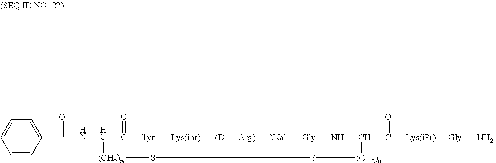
C1=CC(C(NC2C(=O)[Tyr][Lys(ipr)][(D][Arg)][2Nal][Gly]NC(C([Lys(iPr)][Gly][NH2])=O)[(CH2)n]SS[(CH2)m]2)=O)=CC=C1
